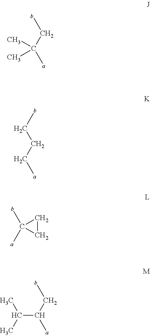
CC(CC)(C)C.CCCCC.CC1(C)CC1.C(C(CC)C)(C)C
